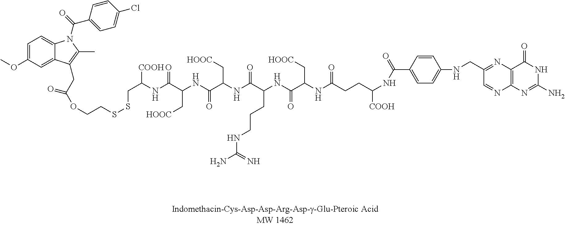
C1=CC(C(=O)NC([COOH])CCC(NC(C[HOOC])C(NC(C(NC(C(NC(C(NC(CSSCCOC(=O)CC2=C(C)N(C(=O)C3=CC=C(Cl)C=C3)C3=CC=C(OC)C=C32)[COOH])=O)C[HOOC])=O)C[HOOC])=O)CCCNC(N)=N)=O)=O)=CC=C1NCC1=NC2=C(N=C1)N=C(N)NC2=O
